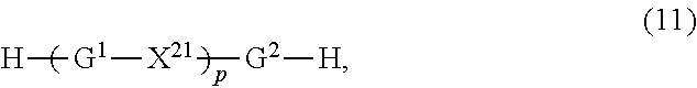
[H][G1][X21][G2][H]
